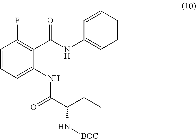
C1=CC=C(NC(C(CC)N[BOC])=O)C(C(NC2=CC=CC=C2)=O)=C1F
